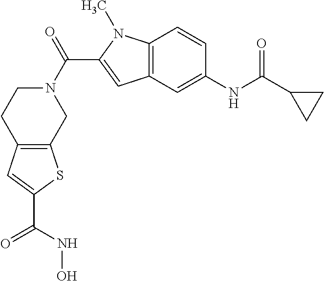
N1(C(=O)C2=CC3=C(N2C)C=CC(NC(C2CC2)=O)=C3)CCC2=C(C1)SC(C(NO)=O)=C2
